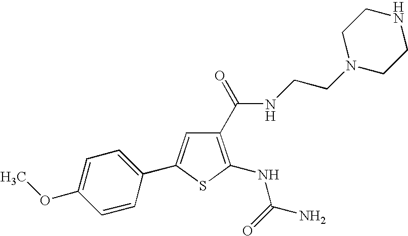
C1(C(=O)NCCN2CCNCC2)=C(NC(N)=O)SC(C2=CC=C(OC)C=C2)=C1
